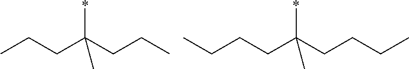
*C(CCC)(CCC)C.*C(CCCC)(CCCC)C
